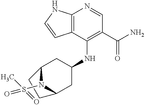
C12=C(C(NC3CC4N(S(C)(=O)=O)C(C3)CC4)=C(C(N)=O)C=N1)C=CN2
